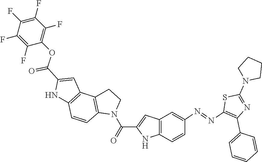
C1CN(C2=NC(C3=CC=CC=C3)=C(N=NC3=CC4=C(C=C3)NC(C(N3CCC5=C3C=CC3=C5C=C(C(OC5=C(F)C(F)=C(F)C(F)=C5F)=O)N3)=O)=C4)S2)CC1
